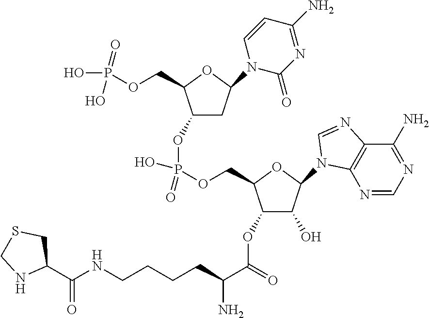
C1(C(NCCCCC(C(=O)OC2C(O)C(N3C4=C(C(N)=NC=N4)N=C3)OC2COP(OC2CC(N3C(=O)N=C(N)C=C3)OC2COP(=O)(O)O)(O)=O)N)=O)CSCN1
